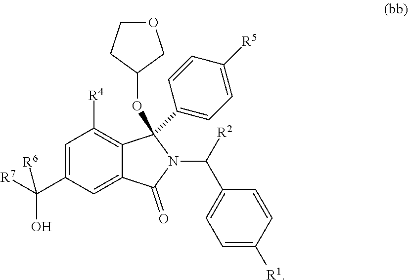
C1=C(C(O)([R6])[R7])C=C2C(=C1[R4])C(OC1COCC1)(C1=CC=C([R5])C=C1)N(C(C1=CC=C([R1])C=C1)[R2])C2=O
